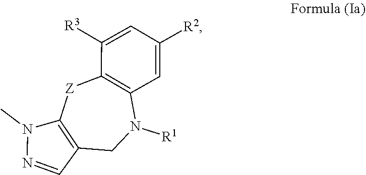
C1=C([R3])C2=C(C=C1[R2])N([R1])CC1=C([Z]2)N(C)N=C1
